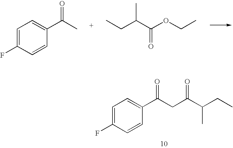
C1=C(F)C=CC(C(C)=O)=C1.C(C)C(C(OCC)=O)C.C1=C(F)C=CC(C(CC(C(CC)C)=O)=O)=C1
